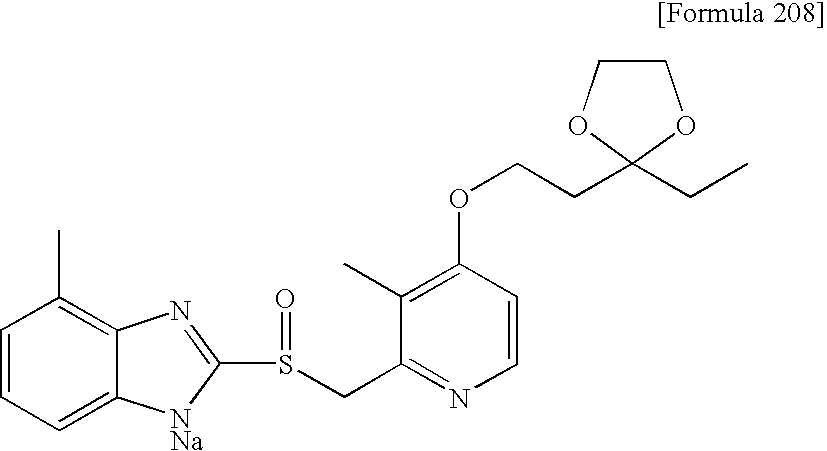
C1COC(CCOC2=C(C)C(CS(=O)C3=NC4=C(C)C=CC=C4[NNa]3)=NC=C2)(CC)O1
